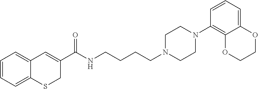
C1=CC=C2C(=C1)C=C(C(NCCCCN1CCN(C3=C4C(=CC=C3)OCCO4)CC1)=O)CS2
